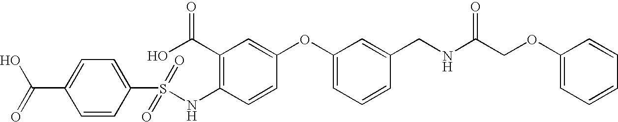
C1(NS(C2=CC=C(C(=O)O)C=C2)(=O)=O)=C(C(O)=O)C=C(OC2=CC=CC(CNC(COC3=CC=CC=C3)=O)=C2)C=C1
